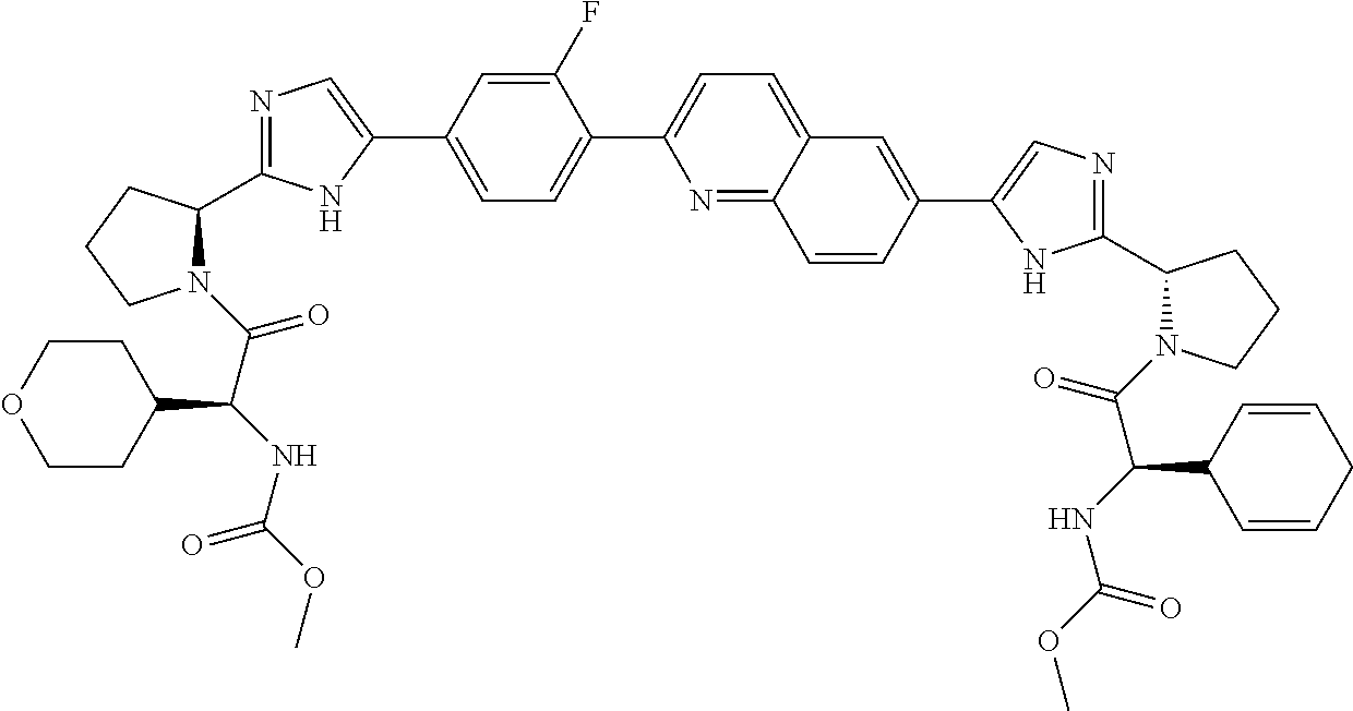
N1(C(C(NC(OC)=O)C2CCOCC2)=O)C(C2=NC=C(C3=CC=C(C4=CC=C5C(=N4)C=CC(C4=CN=C(C6N(C(=O)C(NC(OC)=O)C7C=CCC=C7)CCC6)N4)=C5)C(F)=C3)N2)CCC1
